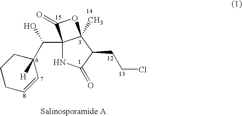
C12(C(C3([H])CCCC=C3)O)NC(=O)C(CCCl)C1(C)OC2=O
